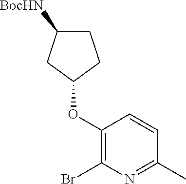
C1(OC2CCC([BocHN])C2)=C(Br)N=C(C)C=C1
